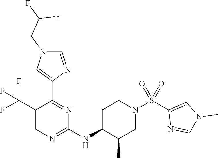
C1=C(C(F)(F)F)C(C2=CN(CC(F)F)C=N2)=NC(NC2C(C)CN(S(C3=CN(C)C=N3)(=O)=O)CC2)=N1
